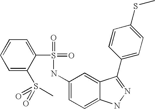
C1=CC=C(S(=O)(=O)C)C(S(=O)(=O)NC2=CC=C3C(=C2)C(C2=CC=C(SC)C=C2)=NN3)=C1
